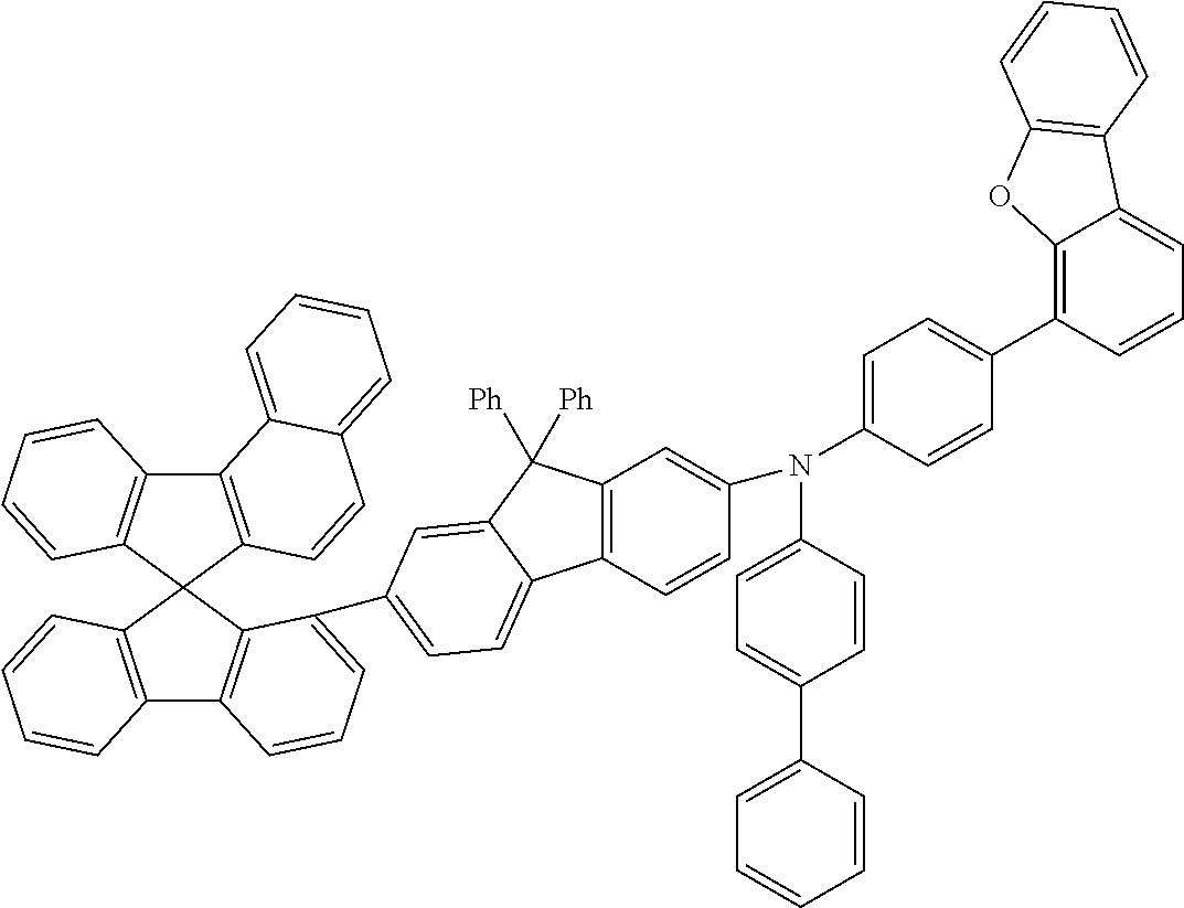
C12=C(C([Ph])([Ph])C3=CC(C4=CC=CC5=C4C4(C6=C5C=CC=C6)C5=C(C6=C4C=CC=C6)C4=CC=CC=C4C=C5)=CC=C13)C=C(N(C1=CC=C(C3=CC=CC=C3)C=C1)C1=CC=C(C3=C4C(=CC=C3)C3=C(O4)C=CC=C3)C=C1)C=C2
